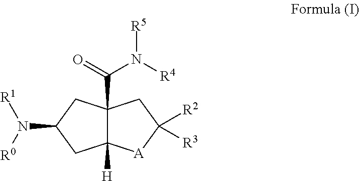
C12(C(N([R4])[R5])=O)C([H])([A]C([R2])([R3])C1)CC(N([R1])[R0])C2
